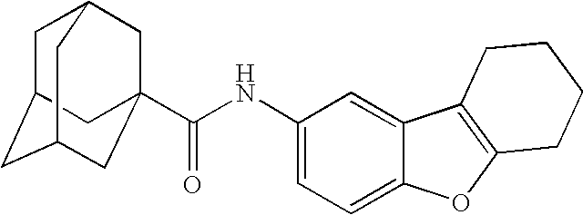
C1(NC(=O)C23CC4CC(CC(C2)C4)C3)=CC=C2C(=C1)C1=C(O2)CCCC1
